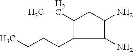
C1(CC)C(CCCC)C(N)C(N)C1
